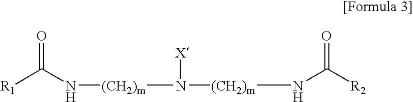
[R1]C(=O)N[(CH2)m]N([X])[(CH2)m]NC(=O)[R2]
